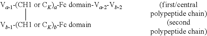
[Va-1-(CH1 or CK)a-Fc domain-Va-2-Vb-2][Vb-1-(CH1 or CK)b-Fc domain]
